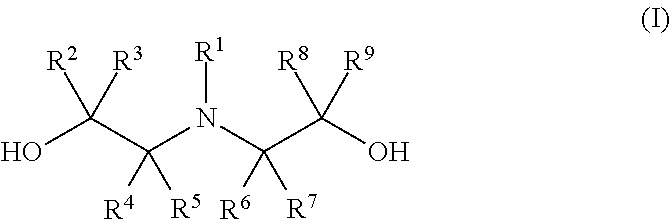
OC(C(N(C(C(O)([R9])[R8])([R6])[R7])[R1])([R4])[R5])([R3])[R2]
